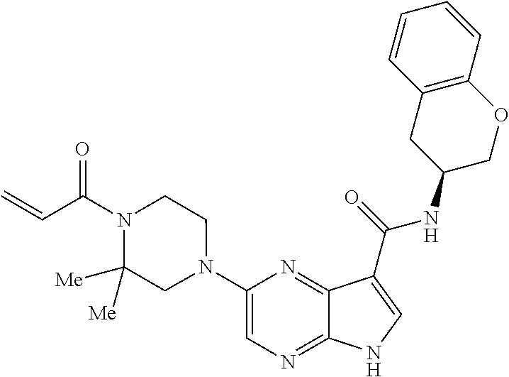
C1(N2CCN(C(C=C)=O)C([Me])([Me])C2)=CN=C2C(=N1)C(C(=O)NC1COC3=C(C1)C=CC=C3)=CN2
